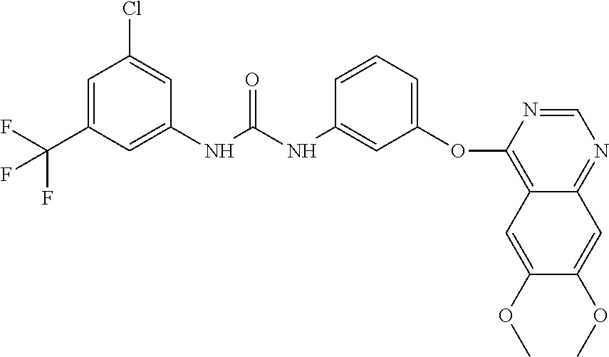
C1=C(C(F)(F)F)C=C(NC(NC2=CC(OC3=C4C(=NC=N3)C=C(OC)C(OC)=C4)=CC=C2)=O)C=C1Cl
